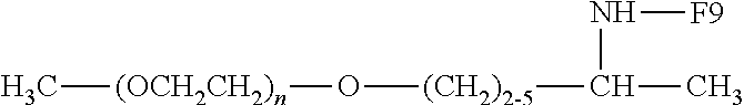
[(OCH2CH2)n](C)O[(CH2)2-5]C(N[F9])C
